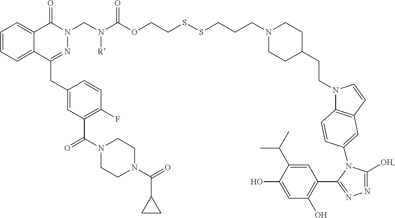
C1=CC=C2C(=C1)C(=O)N(CN(C(OCCSSCCCN1CCC(CCN3C4=C(C=C3)C=C(N3C([OH])=NN=C3C3=C(O)C=C(O)C(C(C)C)=C3)C=C4)CC1)=O)[R])N=C2CC1=CC(C(N2CCN(C(=O)C3CC3)CC2)=O)=C(F)C=C1
